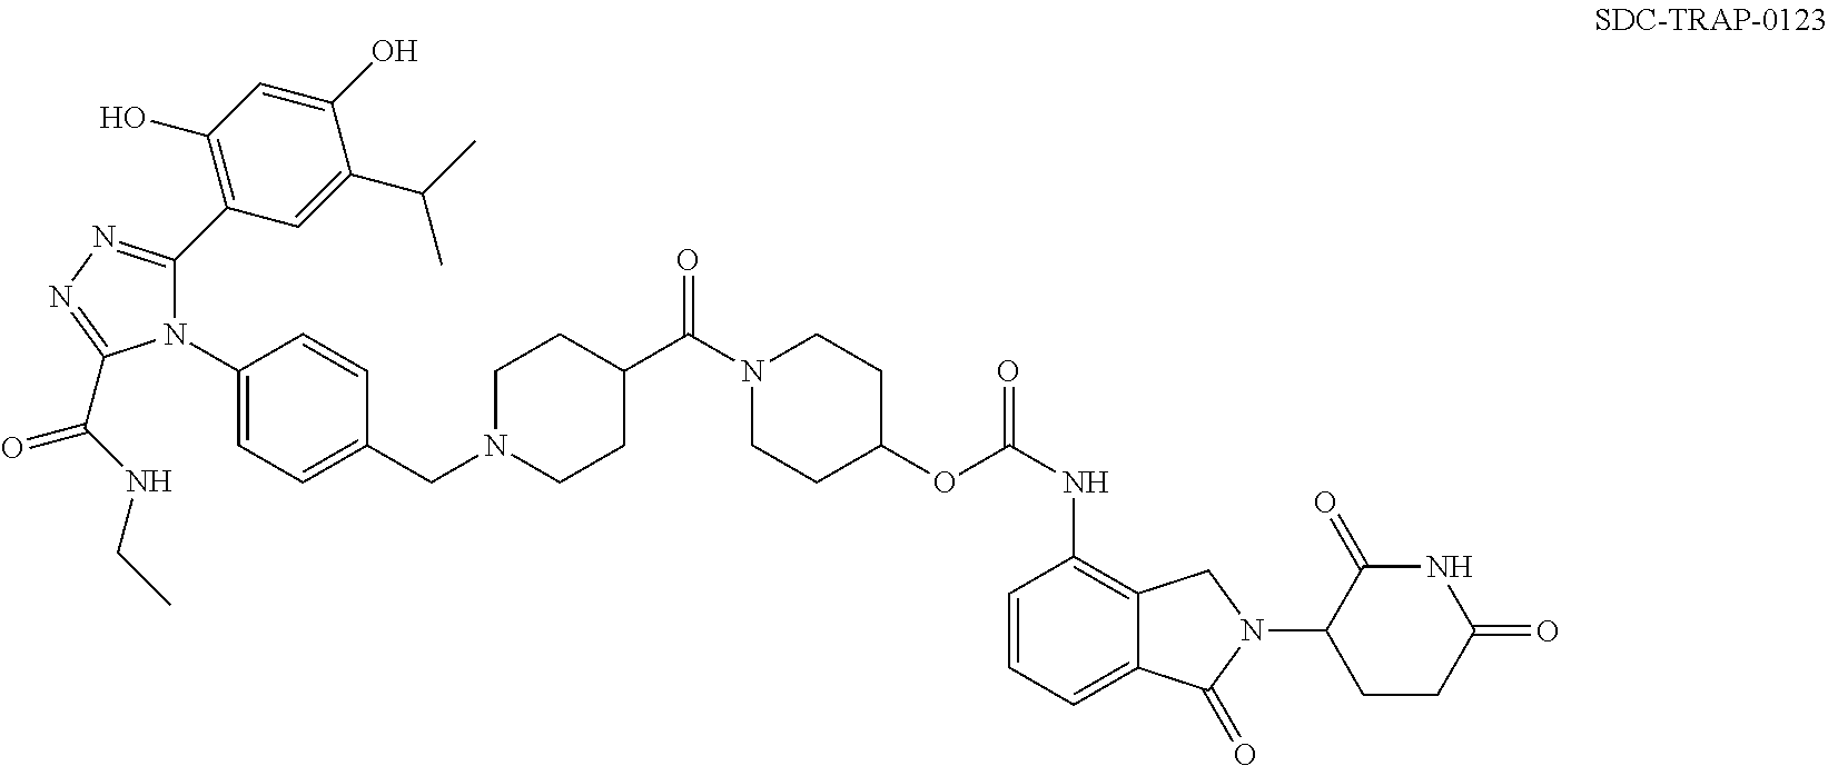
C1(N2C(C3=C(O)C=C(O)C(C(C)C)=C3)=NN=C2C(NCC)=O)=CC=C(CN2CCC(C(N3CCC(OC(=O)NC4=C5C(=CC=C4)C(=O)N(C4CCC(=O)NC4=O)C5)CC3)=O)CC2)C=C1
